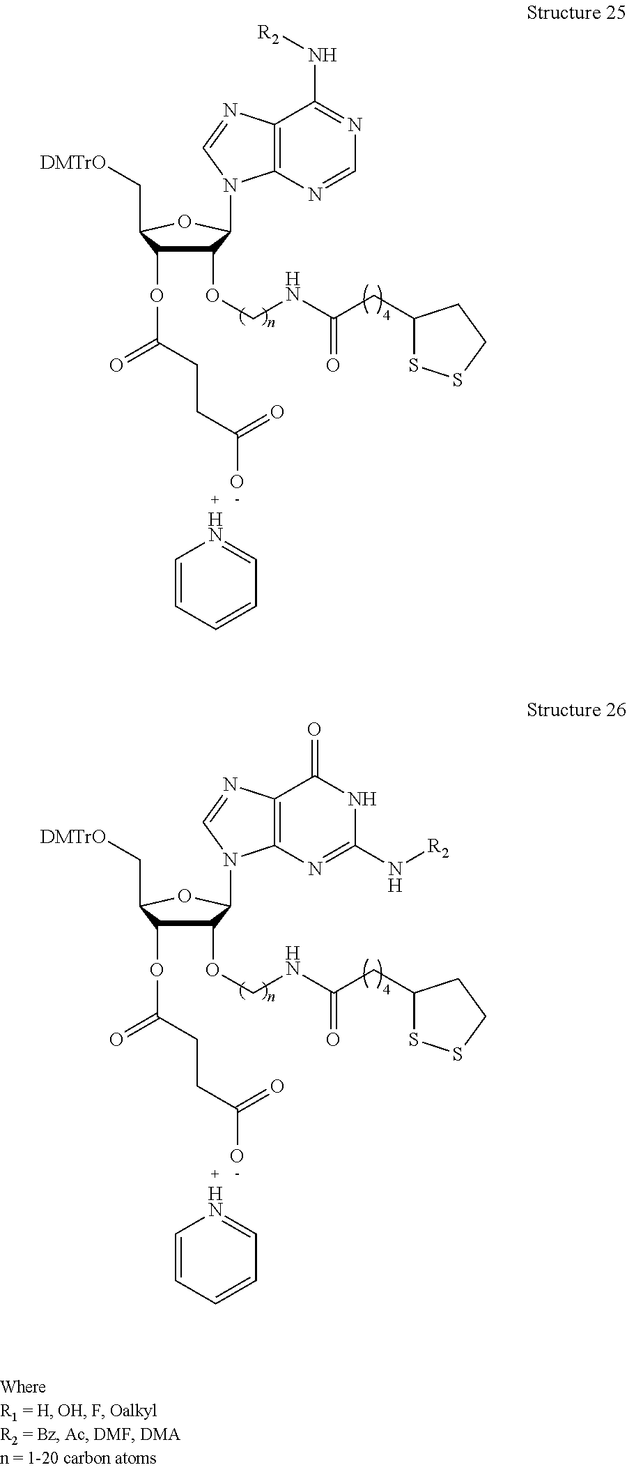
C1=CC=CC=N1.C1(OCNC(CC2SSCC2)=O)C(OC(=O)CCC(O)=O)C(C[DMTrO])OC1N1C2=C(C(N[R2])=NC=N2)N=C1.C1=CC=CC=N1.C1(OCNC(CC2SSCC2)=O)C(OC(=O)CCC(O)=O)C(C[DMTrO])OC1N1C2=C(C(=O)NC(N[R2])=N2)N=C1
